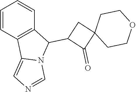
C1=CC2=C(C=C1)C(C1C(=O)C3(C1)CCOCC3)N1C2=CN=C1
